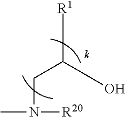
C(CN(C)[R20])(O)[R1]
